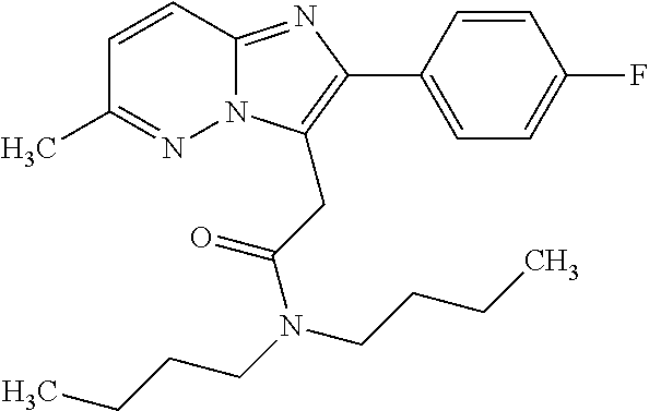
C1=CC2=NC(C3=CC=C(F)C=C3)=C(CC(N(CCCC)CCCC)=O)N2N=C1C
